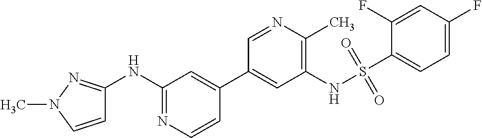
N(C1=NC=CC(C2=CC(NS(C3=CC=C(F)C=C3F)(=O)=O)=C(C)N=C2)=C1)C1=NN(C)C=C1
